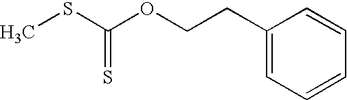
CSC(OCCC1=CC=CC=C1)=S
